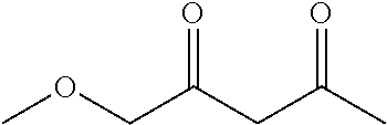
C(OC)C(CC(C)=O)=O
